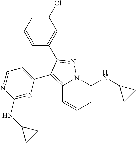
C1=C(NC2CC2)N2C(=C(C3=CC=NC(NC4CC4)=N3)C(C3=CC(Cl)=CC=C3)=N2)C=C1
